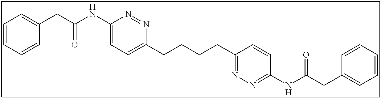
C1=CC=CC(CC(NC2=CC=C(CCCCC3=NN=C(NC(CC4=CC=CC=C4)=O)C=C3)N=N2)=O)=C1
